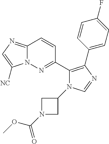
C12=NC=C([NC])N1N=C(C1=C(C3=CC=C(F)C=C3)N=CN1C1CN(C(OC)=O)C1)C=C2
